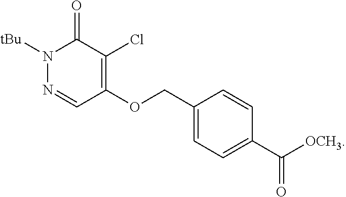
O(C1=C(Cl)C(=O)N([tBu])N=C1)CC1=CC=C(C([OCH3])=O)C=C1
